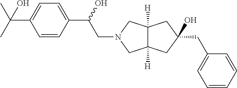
C12([H])C([H])(CN(CC(C3=CC=C(C(C)(C)O)C=C3)O)C1)CC(CC1=CC=CC=C1)(O)C2
